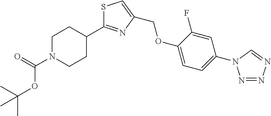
C1N(C(=O)OC(C)(C)C)CCC(C2=NC(COC3=CC=C(N4N=NN=C4)C=C3F)=CS2)C1
